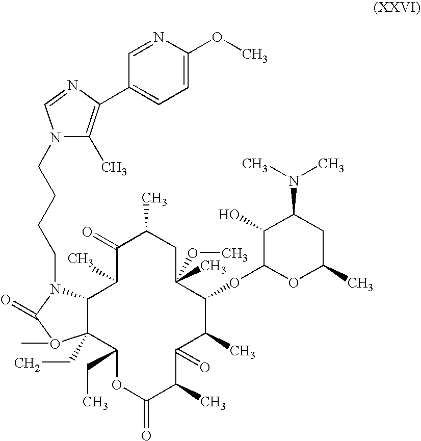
C12C(CC)(C(CC)OC(=O)C(C)C(=O)C(C)C(OC3OC(C)CC(N(C)C)C3O)C(C)(OC)CC(C)C(=O)C1C)O(C)C(=O)N2CCCCN1C(C)=C(C2=CC=C(OC)N=C2)N=C1
